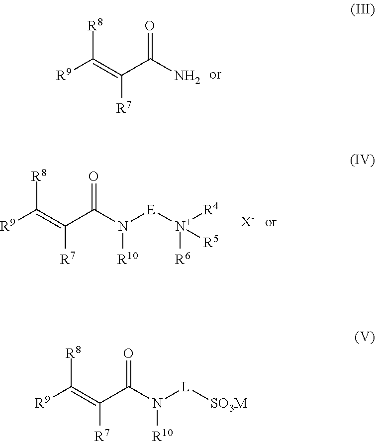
[R9]C(=C(C(N)=O)[R7])[R8].[R9]C(=C(C(N([E][N+]([R4])([R6])[R5])[R10])=O)[R7])[R8].[X-].[R9]C(=C(C(N([L][SO3M])[R10])=O)[R7])[R8]
